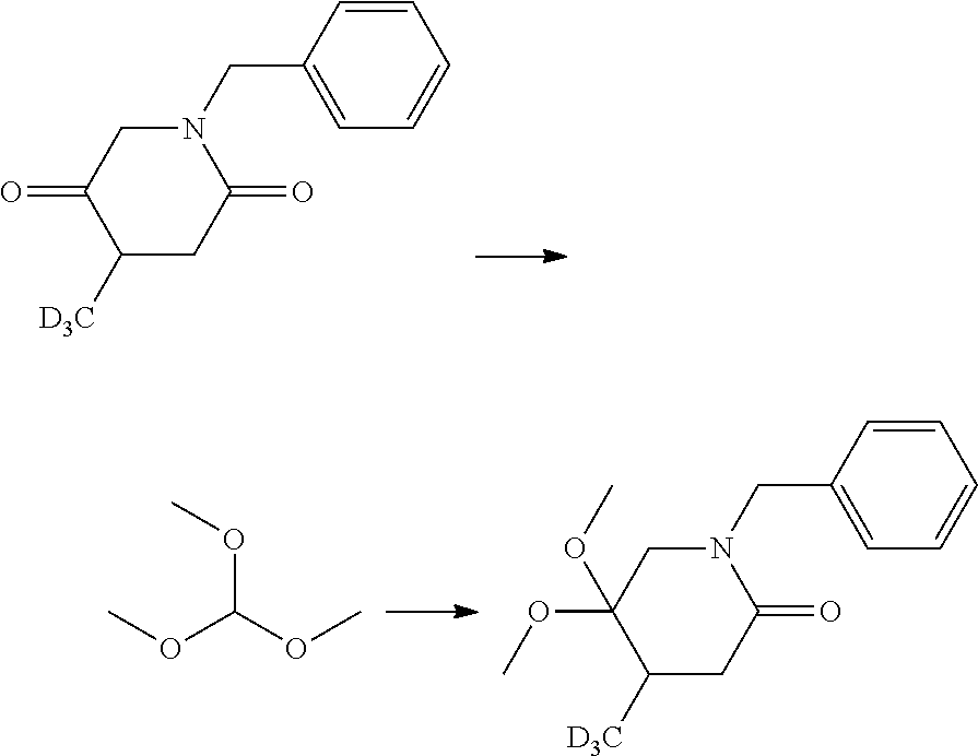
N1(CC2=CC=CC=C2)CC(=O)C([D3C])CC1=O.COC(OC)OC.N1(CC2=CC=CC=C2)CC(OC)(OC)C([D3C])CC1=O
